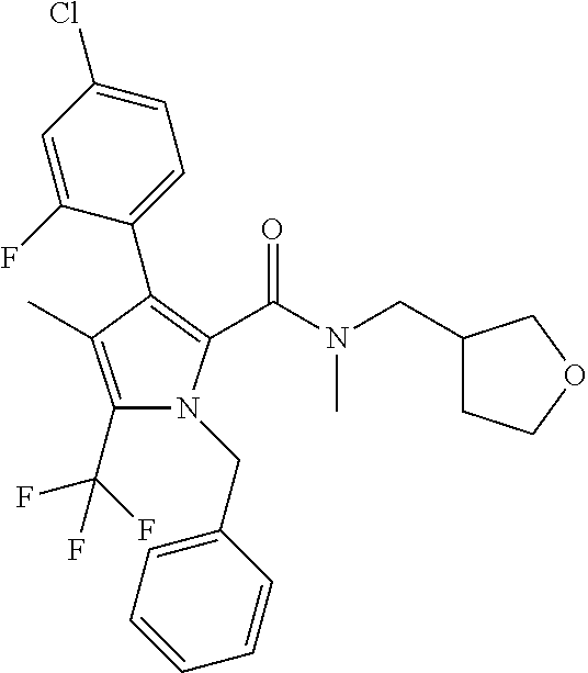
C1(C2=C(C(=O)N(C)CC3CCOC3)N(CC3=CC=CC=C3)C(C(F)(F)F)=C2C)=CC=C(Cl)C=C1F
